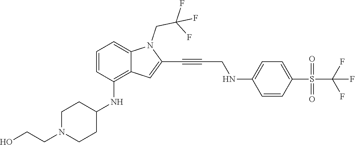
C(C#CC1=CC2=C(NC3CCN(CCO)CC3)C=CC=C2N1CC(F)(F)F)NC1=CC=C(S(C(F)(F)F)(=O)=O)C=C1
